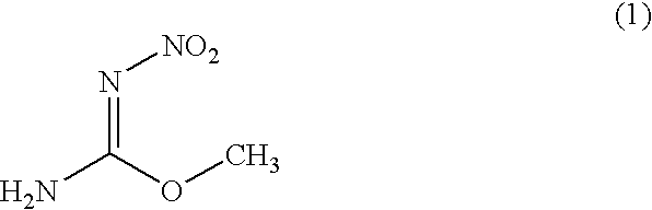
NC(OC)=N[NO2]
